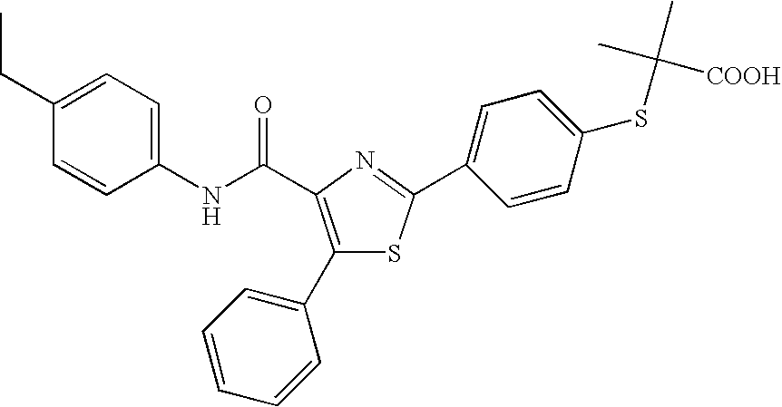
C1(NC(=O)C2=C(C3=CC=CC=C3)SC(C3=CC=C(SC(C)(C)[COOH])C=C3)=N2)=CC=C(CC)C=C1
